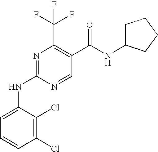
C1(Cl)=C(Cl)C(NC2=NC(C(F)(F)F)=C(C(=O)NC3CCCC3)C=N2)=CC=C1
